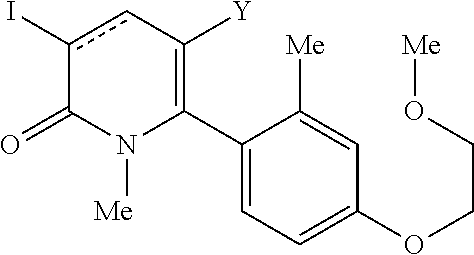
C1(C2=C([Y])cc(I)C(=O)N2[Me])=CC=C(OCCO[Me])C=C1[Me]
